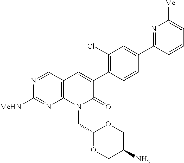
N1=CC2=C(N=C1[MeHN])N(CC1OCC(N)CO1)C(=O)C(C1=C(Cl)C=C(C3=NC([Me])=CC=C3)C=C1)=C2
